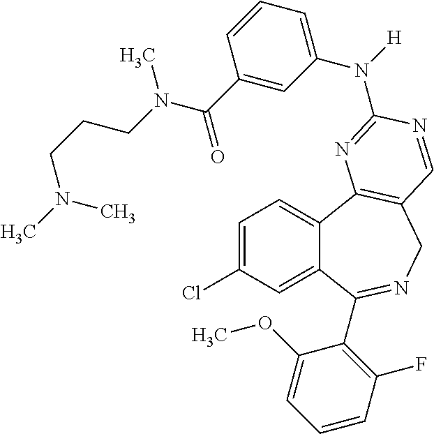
C1=C(Cl)C=C2C(=C1)C1=C(CN=C2C2=C(F)C=CC=C2OC)C=NC(N(C2=CC=CC(C(=O)N(C)CCCN(C)C)=C2)[H])=N1
